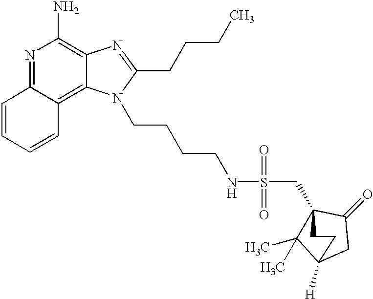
N1=C2C(=C3C(=C1N)N=C(CCCC)N3CCCCNS(CC13C(C)(C)C([H])(CC1=O)CC3)(=O)=O)C=CC=C2
